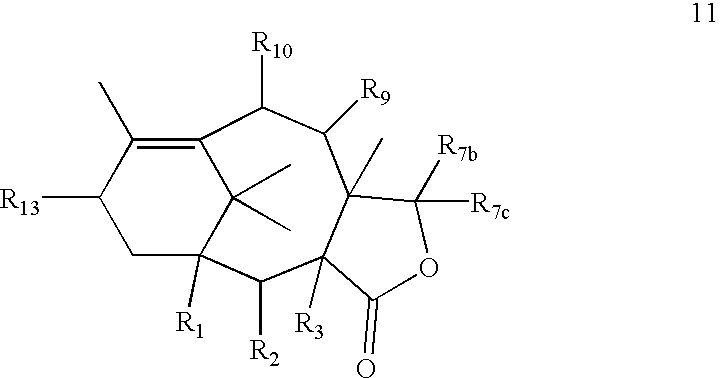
C1([R13])CC2([R1])C(C)(C)C(=C1C)C([R10])C([R9])C1(C)C([R3])(C2[R2])C(=O)OC1([R7b])[R7c]
